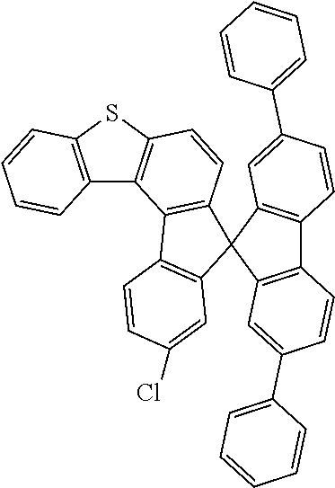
C12=C(SC3=C1C1=C(C=C3)C3(C4=C1C=CC(Cl)=C4)C1=C(C4=C3C=C(C3=CC=CC=C3)C=C4)C=CC(C3=CC=CC=C3)=C1)C=CC=C2
